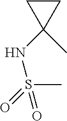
N(S(C)(=O)=O)C1(C)CC1
